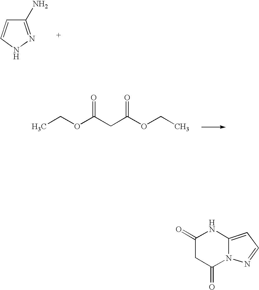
C1(N)=NNC=C1.O(C(CC(OCC)=O)=O)CC.O=C1CC(=O)N2C(=CC=N2)N1
